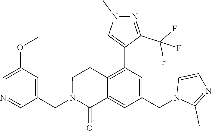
C1(CN2C(=O)C3=CC(CN4C(C)=NC=C4)=CC(C4=CN(C)N=C4C(F)(F)F)=C3CC2)=CC(OC)=CN=C1
